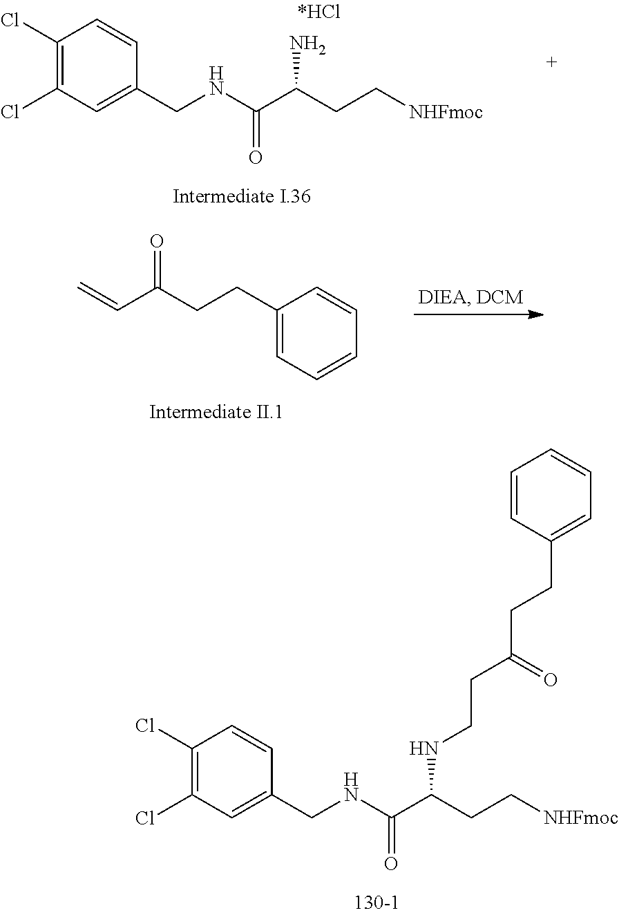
C1(Cl)=C(Cl)C=C(CNC(C(CC[NHFmoc])N)=O)C=C1.C=CC(CCC1=CC=CC=C1)=O.C1(Cl)=C(Cl)C=C(CNC(C(CC[NHFmoc])NCCC(CCC2=CC=CC=C2)=O)=O)C=C1
